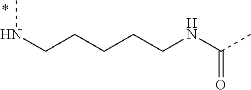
CNCCCCCNC(C)=O
